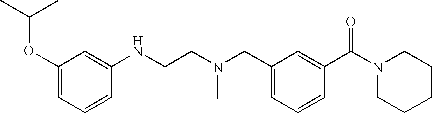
C1(OC(C)C)=CC=CC(NCCN(CC2=CC=CC(C(N3CCCCC3)=O)=C2)C)=C1
